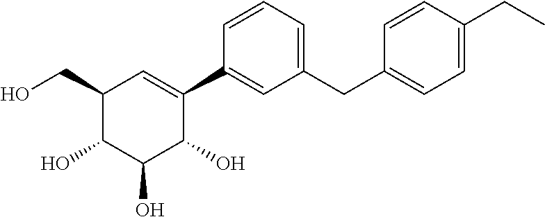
C1(CO)C(O)C(O)C(O)C(C2=CC(CC3=CC=C(CC)C=C3)=CC=C2)=C1
